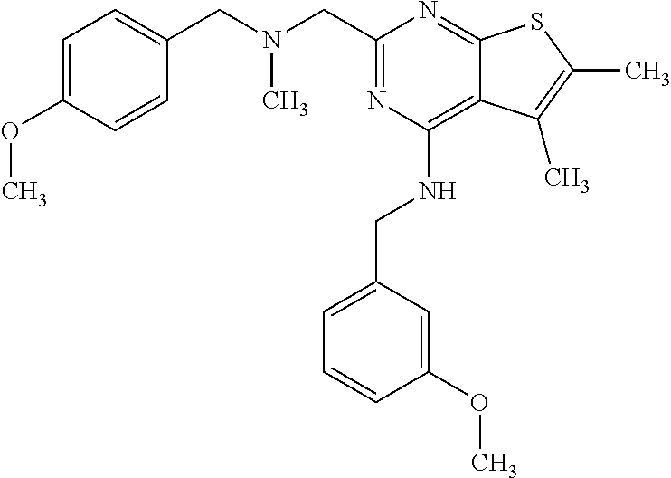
N(CC1=NC(NCC2=CC=CC(OC)=C2)=C2C(=N1)SC(C)=C2C)(CC1=CC=C(OC)C=C1)C
